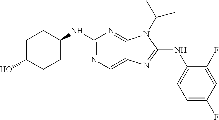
C1(NC2CCC(O)CC2)=NC=C2C(=N1)N(C(C)C)C(NC1=CC=C(F)C=C1F)=N2
